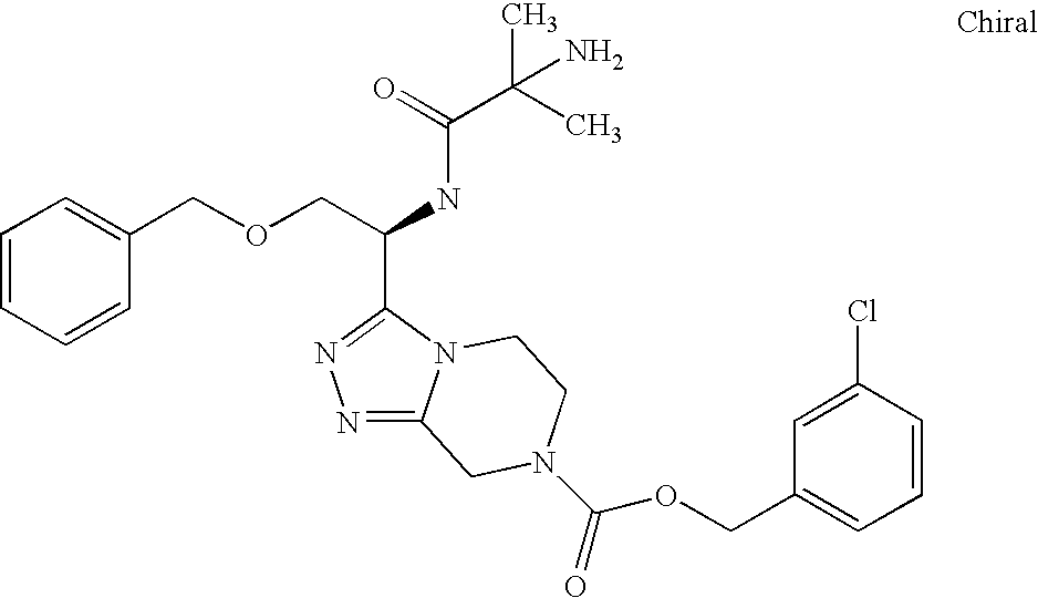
N1=C2N(C(C(COCC3=CC=CC=C3)NC(C(C)(C)N)=O)=N1)CCN(C(=O)OCC1=CC=CC(Cl)=C1)C2
